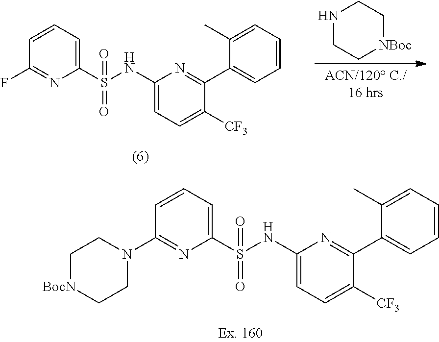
N1CC[NBoc]CC1.C1(S(NC2=CC=C([CF3])C(C3=CC=CC=C3C)=N2)(=O)=O)=CC=CC(F)=N1.C1(S(NC2=CC=C([CF3])C(C3=CC=CC=C3C)=N2)(=O)=O)=CC=CC(N2CC[BocN]CC2)=N1
